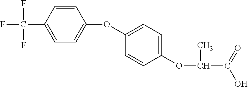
FC(F)(F)C1=CC=C(OC2=CC=C(OC(C)C(=O)O)C=C2)C=C1
